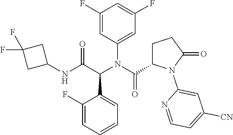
C1(F)=CC=CC=C1C(C(NC1CC(F)(F)C1)=O)N(C(=O)C1CCC(=O)N1C1=CC([CN])=CC=N1)C1=CC(F)=CC(F)=C1
